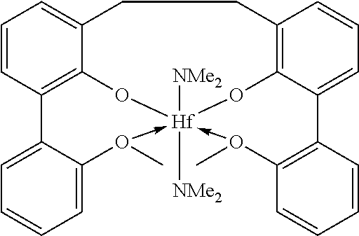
C1=CC2=C3C(=C1)CCC1=C4C(=CC=C1)C1=C(C=CC=C1)O(C)->[Hf]([NMe2])([NMe2])(-O(C)C1=CC=CC=C21)(O3)O4
